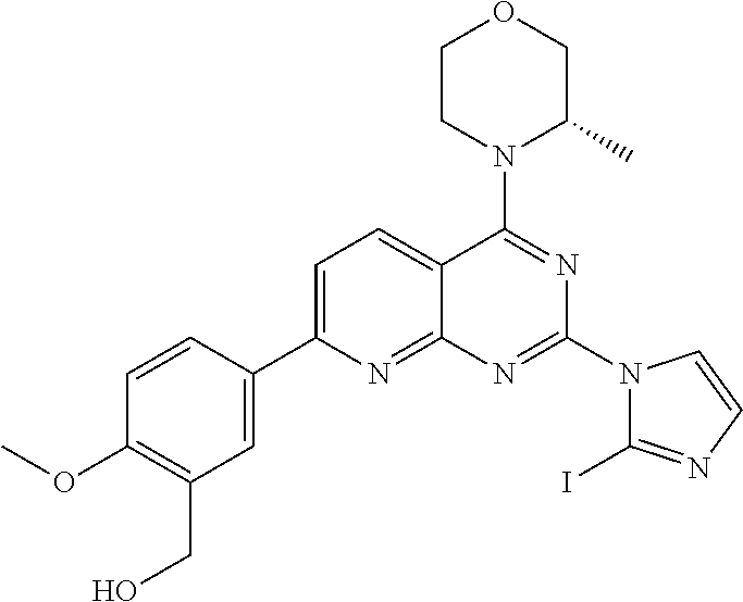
C1=C(C2=CC(CO)=C(OC)C=C2)N=C2C(=C1)C(N1C(C)COCC1)=NC(N1C(I)=NC=C1)=N2
